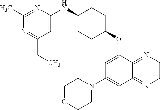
C1(C)=NC(NC2CCC(OC3=CC(N4CCOCC4)=CC4=NC=CN=C34)CC2)=CC(CC)=N1
